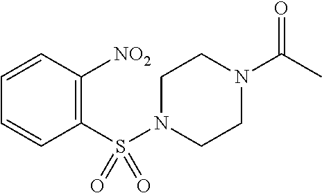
C1N(S(C2=C([NO2])C=CC=C2)(=O)=O)CCN(C(C)=O)C1
